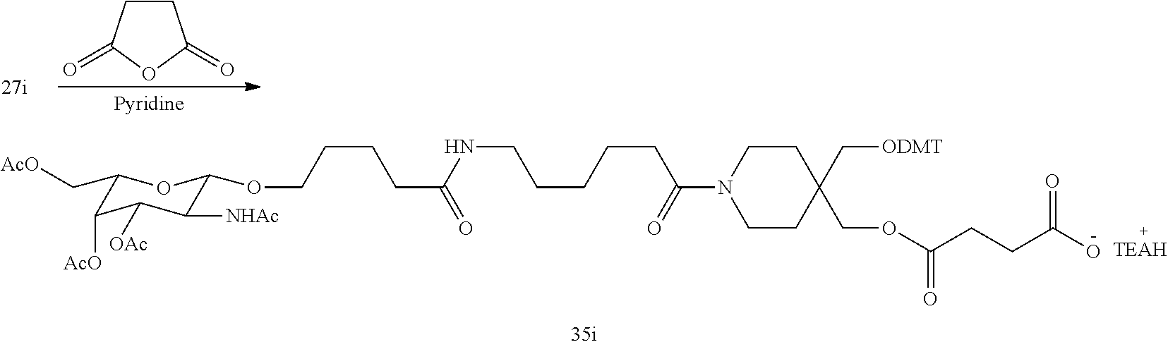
C1(C[AcO])C([AcO])C([OAc])C([NHAc])C(OCCCCC(=O)NCCCCCC(N2CCC(COC(CCC(O)=O)=O)(C[ODMT])CC2)=O)O1.C1CC(=O)OC1=O
